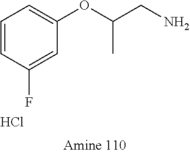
C1(F)=CC(OC(CN)C)=CC=C1.Cl
